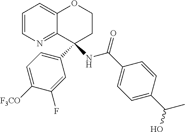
C1=CN=C2C(=C1)OCCC2(C1=CC=C([F3CO])C(F)=C1)NC(C1=CC=C(C(O)C)C=C1)=O
